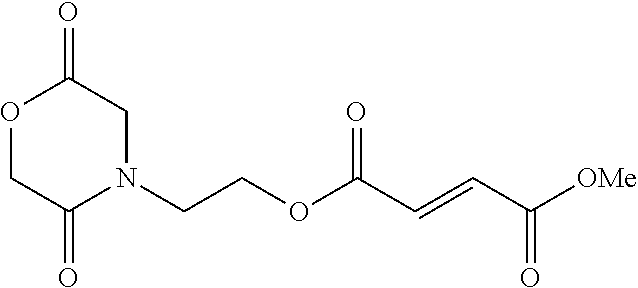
C(COC(C=CC([OMe])=O)=O)N1CC(=O)OCC1=O
